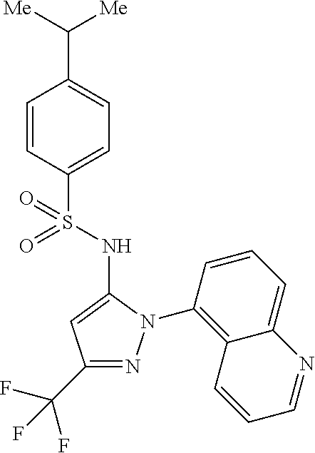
C1(C([Me])[Me])=CC=C(S(=O)(=O)NC2=CC(C(F)(F)F)=NN2C2=C3C(=CC=C2)N=CC=C3)C=C1
